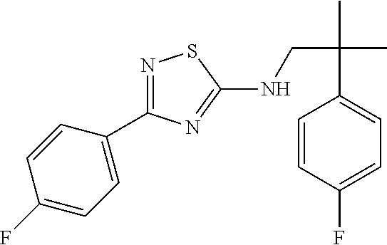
N1=C(C2=CC=C(F)C=C2)N=C(NCC(C)(C)C2=CC=C(F)C=C2)S1
